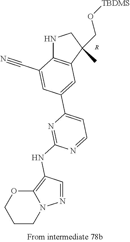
N1C2=C(C(CO[TBDMS])(C)C1)C=C(C1=CC=NC(NC3=C4N(N=C3)CCCO4)=N1)C=C2C#N.[R]
